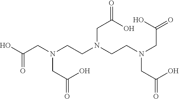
OC(CN(CCN(CCN(CC(=O)O)CC(=O)O)CC(=O)O)CC(=O)O)=O
